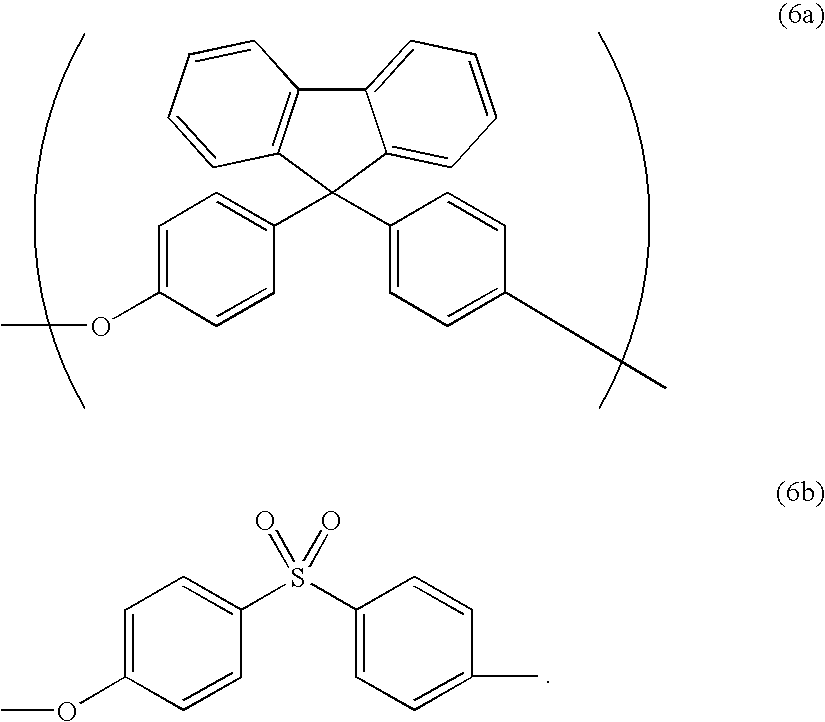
C12=CC=CC=C1C(C1=CC=C(OC)C=C1)(C1=CC=C(C)C=C1)C1=C2C=CC=C1.C1=C(OC)C=CC(S(C2=CC=C(C)C=C2)(=O)=O)=C1
